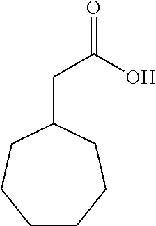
C1(CC(O)=O)CCCCCC1
